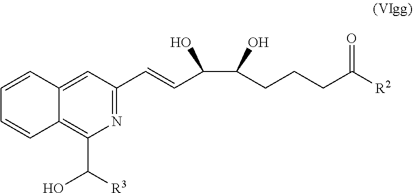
C12=CC(C=CC(O)C(O)CCCC([R2])=O)=NC(C([R3])O)=C1C=CC=C2
